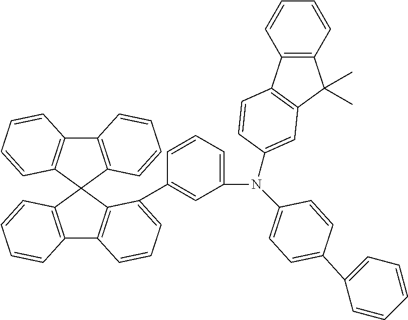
C12=C(C3(C4=C1C=CC=C4C1=CC(N(C4=CC=C(C5=CC=CC=C5)C=C4)C4=CC5=C(C6=C(C5(C)C)C=CC=C6)C=C4)=CC=C1)C1=C(C4=C3C=CC=C4)C=CC=C1)C=CC=C2
